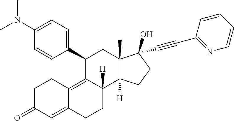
C1(C2=CC=C(N(C)C)C=C2)C2=C3C(=CC(=O)CC3)CCC2([H])C2([H])C(C)(C1)C(C#CC1=NC=CC=C1)(O)CC2
